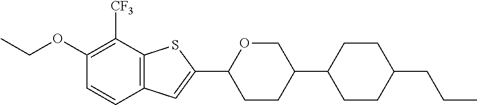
C1(OCC)=C([CF3])C2=C(C=C1)C=C(C1CCC(C3CCC(CCC)CC3)CO1)S2
